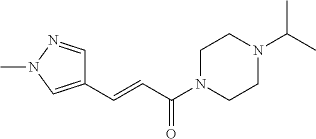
N1(C(C=CC2=CN(C)N=C2)=O)CCN(C(C)C)CC1
